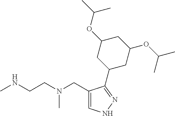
CNCCN(CC1=CNN=C1C1CC(OC(C)C)CC(OC(C)C)C1)C
